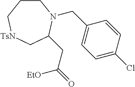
C1CC[TsN]CC(CC(=O)[EtO])N1CC1=CC=C(Cl)C=C1
